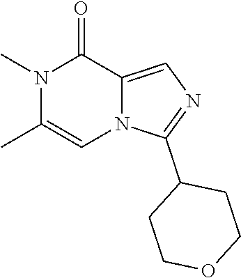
CN1C(C)=CN2C(=CN=C2C2CCOCC2)C1=O
